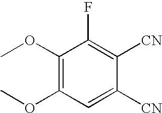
C1=C([CN])C([CN])=C(F)C(OC)=C1OC
